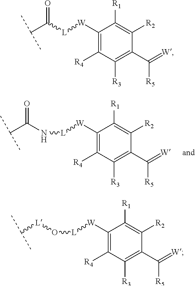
C1([W][L]NC(C(C)C)=O)=C([R4])C([R3])=C(C(=[W])[R5])C([R2])=C1[R1].C1([W][L]C(C(C)C)=O)=C([R4])C([R3])=C(C(=[W])[R5])C([R2])=C1[R1].C1([W][L]O[L]C(C)C)=C([R4])C([R3])=C(C(=[W])[R5])C([R2])=C1[R1]
